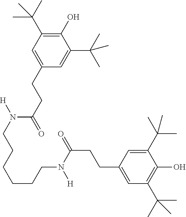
C1(O)=C(C(C)(C)C)C=C(CCC(=O)N([H])CCCCCCN([H])C(CCC2=CC(C(C)(C)C)=C(O)C(C(C)(C)C)=C2)=O)C=C1C(C)(C)C
